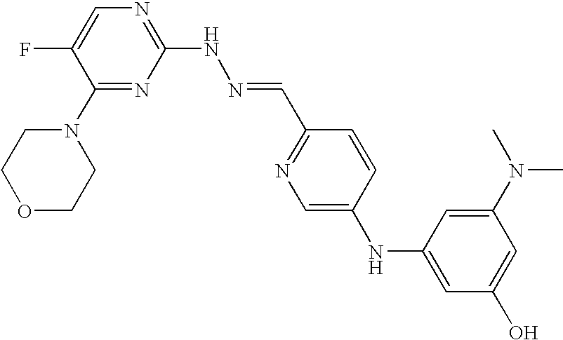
N1=C(NN=CC2=NC=C(NC3=CC(O)=CC(N(C)C)=C3)C=C2)N=C(N2CCOCC2)C(F)=C1
